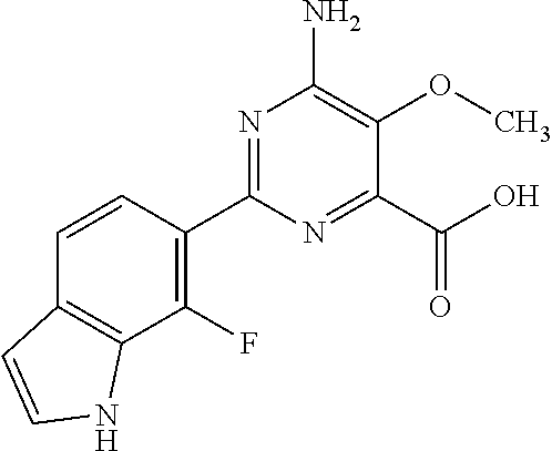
N1=C(C2=C(F)C3=C(C=C2)C=CN3)N=C(C(O)=O)C(OC)=C1N
